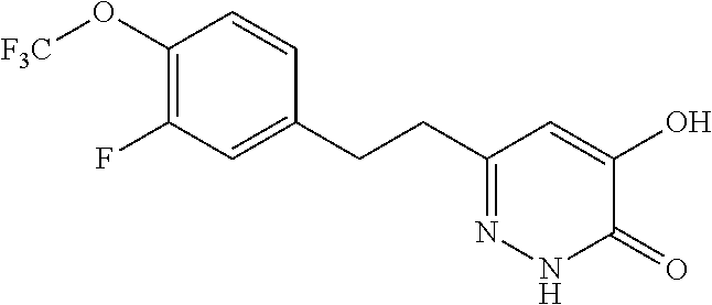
C1(O[F3C])=C(F)C=C(CCC2=NNC(=O)C(O)=C2)C=C1
